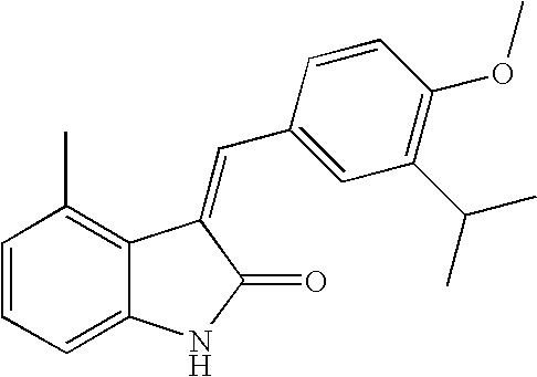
C1=CC=C2C(=C1C)C(=CC1=CC(C(C)C)=C(OC)C=C1)C(=O)N2
